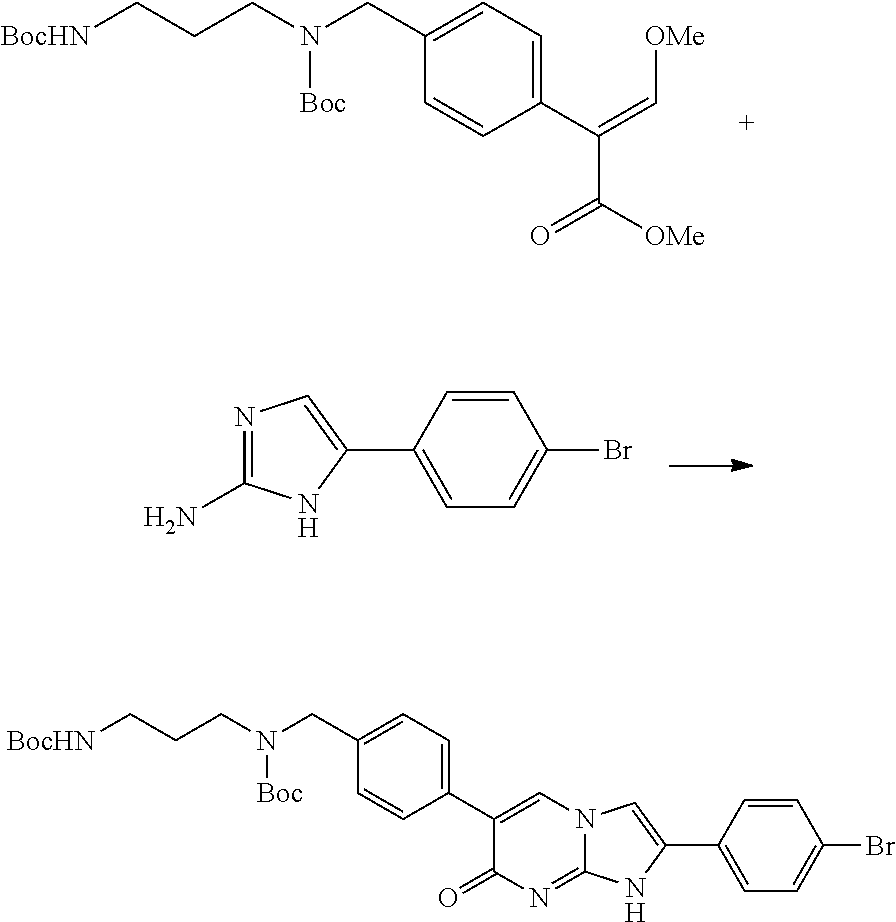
[BocHN]CCCN(CC1=CC=C(C(C([OMe])=O)=C[OMe])C=C1)[Boc].N1=C(N)NC(C2=CC=C(Br)C=C2)=C1.[BocHN]CCCN(CC1=CC=C(C2=CN3C(=NC2=O)NC(C2=CC=C(Br)C=C2)=C3)C=C1)[Boc]
